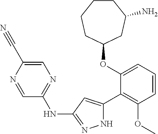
C1(OC2=CC=CC(OC)=C2C2=CC(NC3=NC=C(C#N)N=C3)=NN2)CC(N)CCCC1
